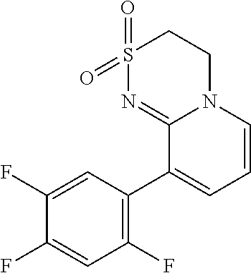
C1S(=O)(=O)N=C2N(C1)C=CC=C2C1=C(F)C=C(F)C(F)=C1
